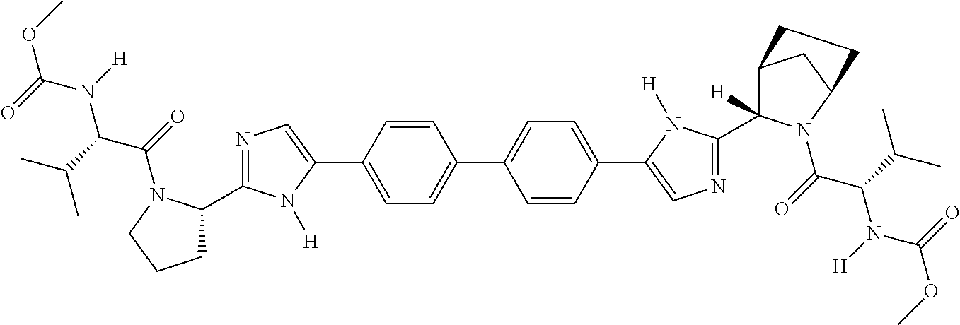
C1(C2CCCN2C(=O)C(C(C)C)N(C(OC)=O)[H])=NC=C(C2=CC=C(C3=CC=C(C4=CN=C(C5([H])C6CC(N5C(=O)C(C(C)C)N([H])C(=O)OC)CC6)N4[H])C=C3)C=C2)N1[H]
